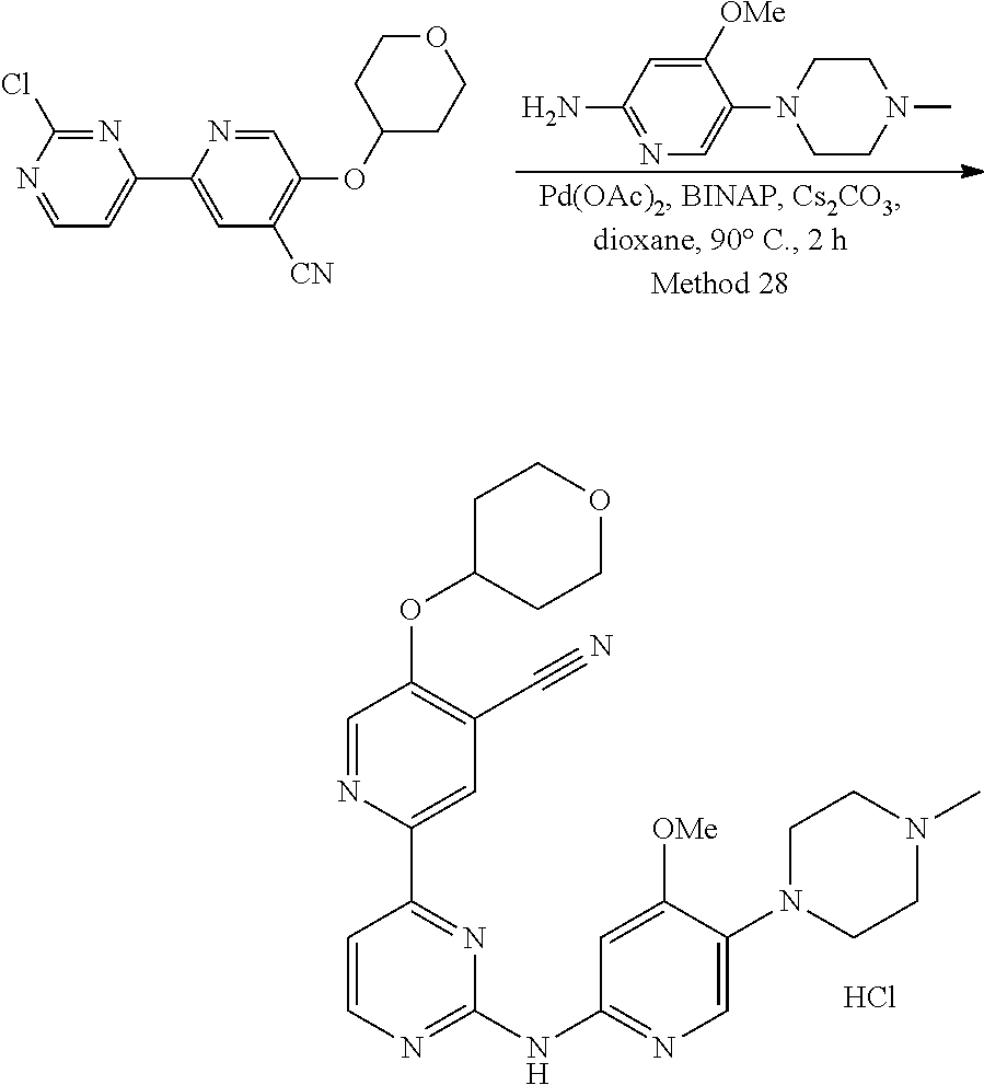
N1=C(N)C=C([OMe])C(N2CCN(C)CC2)=C1.C1=NC(Cl)=NC(C2=CC([CN])=C(OC3CCOCC3)C=N2)=C1.C1(OC2CCOCC2)=C(C#N)C=C(C2=NC(NC3=NC=C(N4CCN(C)CC4)C([OMe])=C3)=NC=C2)N=C1.Cl
